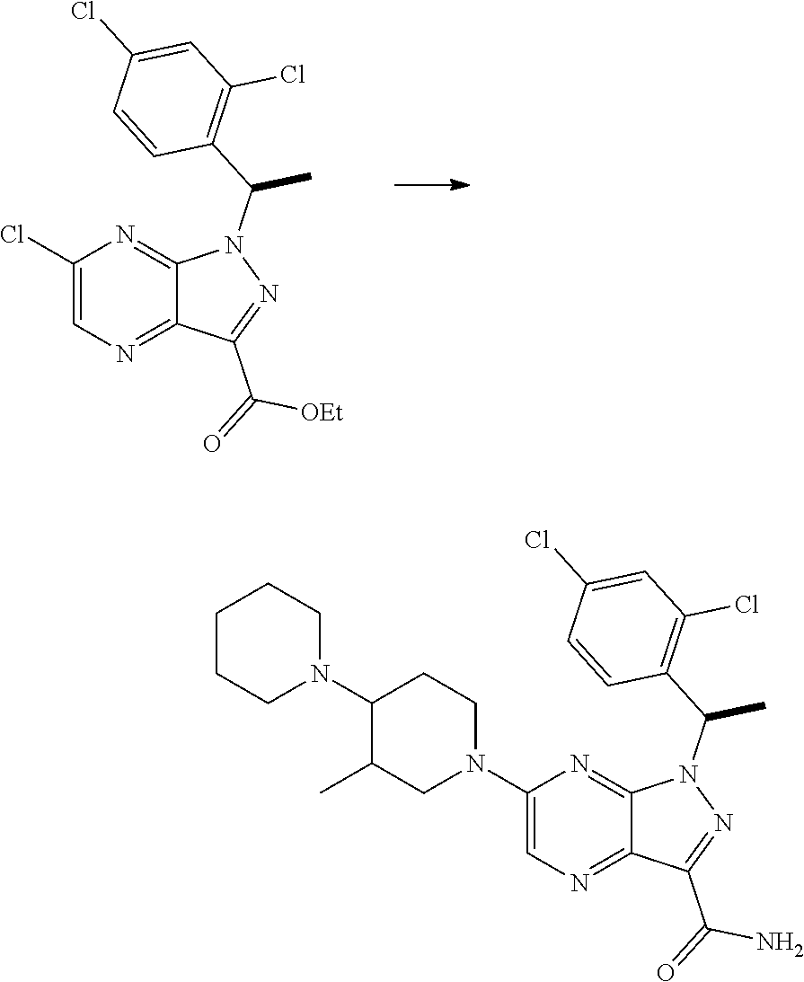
N1(C2=CN=C3C(=N2)N(C(C2=C(Cl)C=C(Cl)C=C2)C)N=C3C(=O)N)CCC(N2CCCCC2)C(C)C1.ClC1=CN=C2C(=N1)N(C(C1=C(Cl)C=C(Cl)C=C1)C)N=C2C(=O)[OEt]
